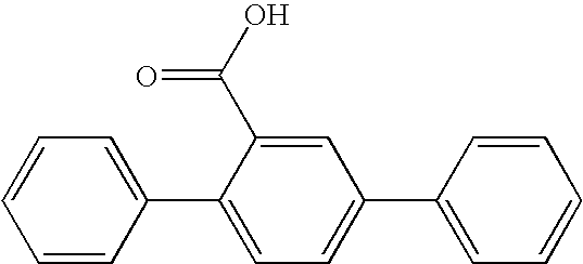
C1=CC(C2=CC=C(C3=CC=CC=C3)C=C2C(O)=O)=CC=C1
